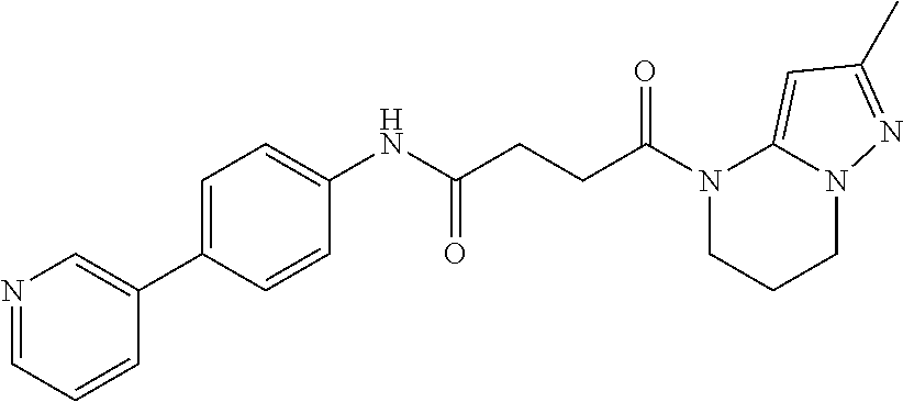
N1(C(=O)CCC(=O)NC2=CC=C(C3=CN=CC=C3)C=C2)CCCN2C1=CC(C)=N2
